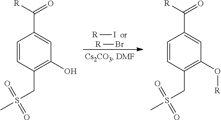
[R]I.[R]Br.[R]C(=O)C1=CC(O)=C(CS(C)(=O)=O)C=C1.[R]C(=O)C1=CC(O[R])=C(CS(C)(=O)=O)C=C1
